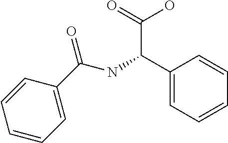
C1(C(NC(C2=CC=CC=C2)=O)C(O)=O)=CC=CC=C1
